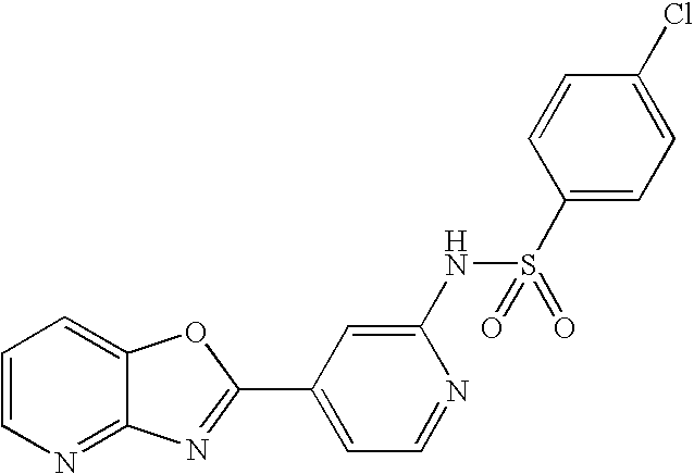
C1=CN=C2C(=C1)OC(C1=CC=NC(NS(C3=CC=C(Cl)C=C3)(=O)=O)=C1)=N2
